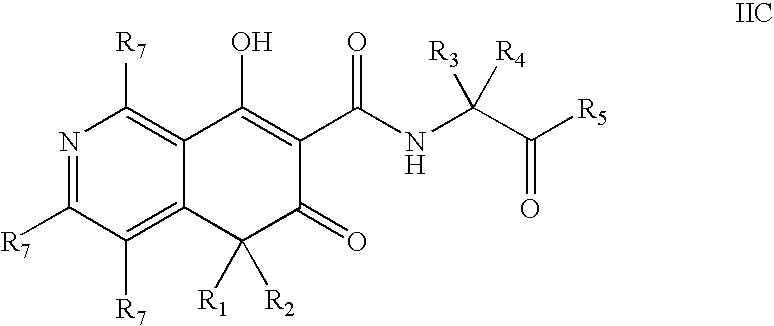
C1([R7])=C2C(=C([R7])N=C1[R7])C(O)=C(C(NC(C([R5])=O)([R4])[R3])=O)C(=O)C2([R1])[R2]
